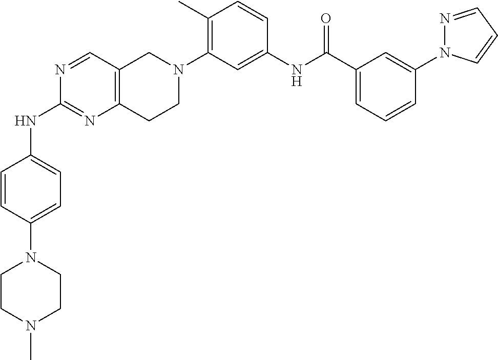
N1(C2=CC=C(NC3=NC4=C(C=N3)CN(C3=C(C)C=CC(NC(C5=CC=CC(N6N=CC=C6)=C5)=O)=C3)CC4)C=C2)CCN(C)CC1
